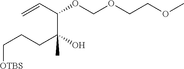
C=CC(C(CCC[OTBS])(C)O)OCOCCOC
